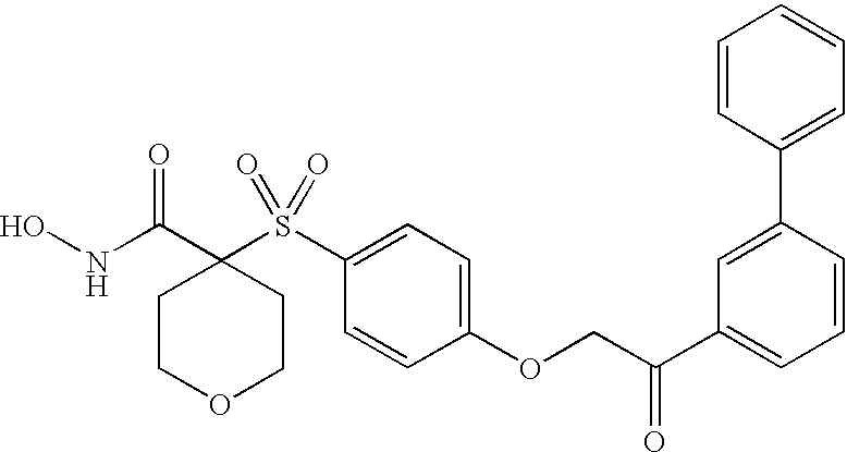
N(C(C1(S(C2=CC=C(OCC(C3=CC=CC(C4=CC=CC=C4)=C3)=O)C=C2)(=O)=O)CCOCC1)=O)O
